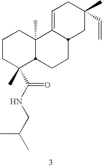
C1CC(C(=O)NCC(C)C)(C)C2C(C)(C1)C1=CCC(C)(C=C)CC1CC2
